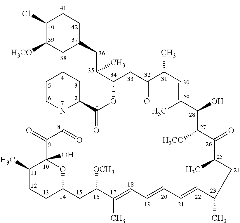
C1(Cl)C([H3CO])CC(CC(C2OC(=O)C3CCCCN3C(=O)C(=O)C3(O)C(C)CCC(O3)CC([OCH3])C(C)=CC=CC=CC(C)CC(C)C(=O)C([H3CO])C(O)C(C)=CC(C)C(=O)C2)C)CC1
